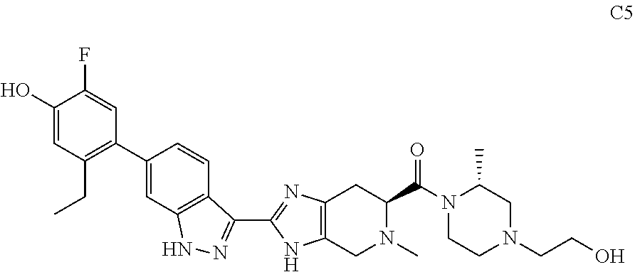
C(CN1CCN(C(C2CC3=C(NC(C4=NNC5=C4C=CC(C4=C(CC)C=C(O)C(F)=C4)=C5)=N3)CN2C)=O)C(C)C1)O
